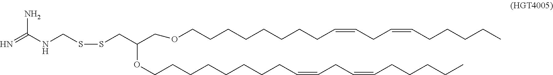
NC(=N)NCSSCC(COCCCCCCCCC=CCC=CCCCCC)OCCCCCCCCC=CCC=CCCCCC
